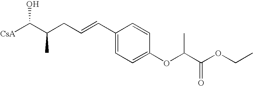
[CsA]C(C(CC=CC1=CC=C(OC(C)C(OCC)=O)C=C1)C)O
